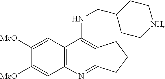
C12=C(NCC3CC[NH]CC3)C3=C(N=C1CCC2)C=C([MeO])C([MeO])=C3
